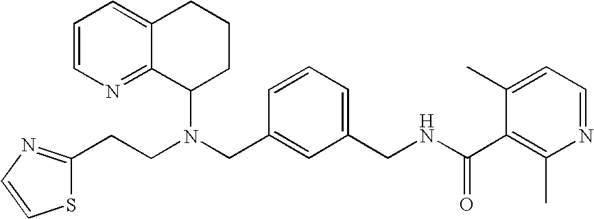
N(CC1=CC(CNC(C2=C(C)N=CC=C2C)=O)=CC=C1)(C1CCCC2=CC=CN=C12)CCC1=NC=CS1
